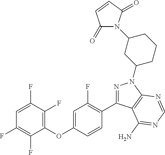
C1=C(F)C(F)=C(OC2=CC(F)=C(C3=NN(C4CCCC(N5C(=O)C=CC5=O)C4)C4=C3C(N)=NC=N4)C=C2)C(F)=C1F
